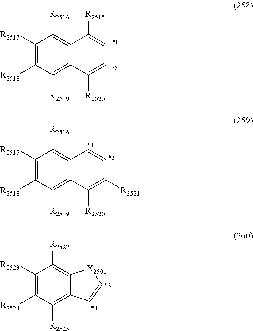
C1([R2517])=C([R2518])C([R2519])=C2C(=C1[R2516])C([R2515])=CC=C2[R2520].C1([R2517])=C([R2518])C([R2519])=C2C(=C1[R2516])C=CC([R2521])=C2[R2520].C1([R2523])=C([R2524])C([R2525])=C2C(=C1[R2522])[X2501]C=C2
